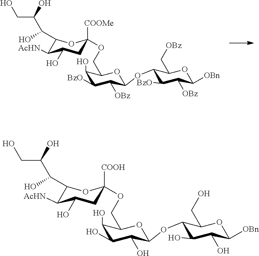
C1(C(O)C(O)CO)C([AcHN])C(O)CC([COOMe])(OCC2C(O)C([BzO])C([OBz])C(OC3C([BzO])C([OBz])C([OBn])OC3C[OBz])O2)O1.C1(C(O)C(O)CO)C([AcHN])C(O)CC([COOH])(OCC2C(O)C(O)C(O)C(OC3C(O)C(O)C([OBn])OC3CO)O2)O1
